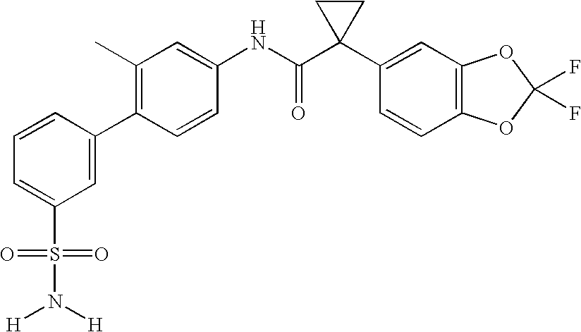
C1=CC(C2=CC(S(=O)(=O)N([H])[H])=CC=C2)=C(C)C=C1NC(C1(C2=CC3=C(C=C2)OC(F)(F)O3)CC1)=O
